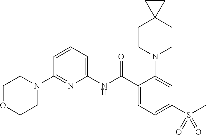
C1(N2CCOCC2)=NC(NC(C2=CC=C(S(C)(=O)=O)C=C2N2CCC3(CC2)CC3)=O)=CC=C1
